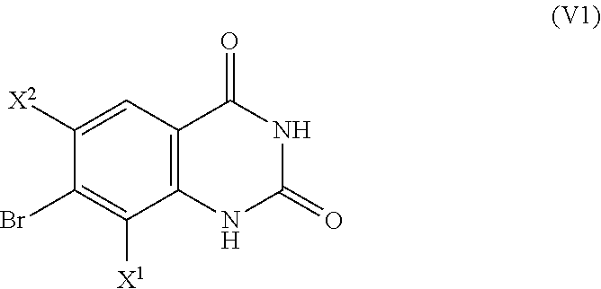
C1(Br)=C([X1])C2=C(C=C1[X2])C(=O)NC(=O)N2
